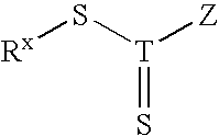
[Rx]S[T]([Z])=S
